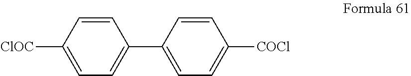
C1=CC([ClOC])=CC=C1C1=CC=C([COCl])C=C1
